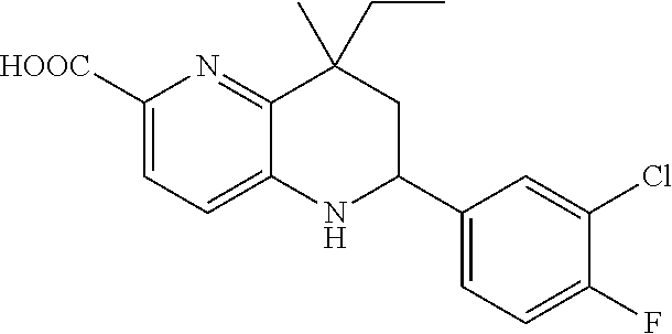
C1([HOOC])=CC=C2C(=N1)C(C)(CC)CC(C1=CC=C(F)C(Cl)=C1)N2
